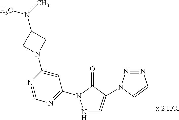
N1C=C(N2N=NC=C2)C(=O)N1C1=NC=NC(N2CC(N(C)C)C2)=C1
